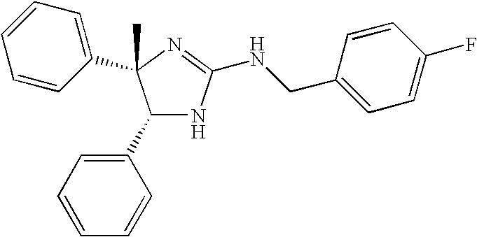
C1(C2=CC=CC=C2)NC(NCC2=CC=C(F)C=C2)=NC1(C1=CC=CC=C1)C
